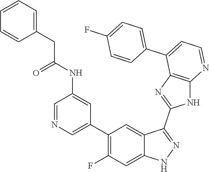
C1=NC=C(C2=C(F)C=C3C(=C2)C(C2=NC4=C(N2)N=CC=C4C2=CC=C(F)C=C2)=NN3)C=C1NC(CC1=CC=CC=C1)=O
